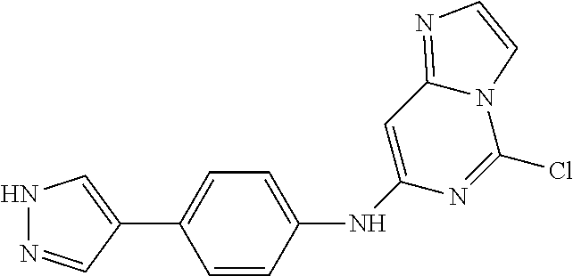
N1=CC(C2=CC=C(NC3=CC4=NC=CN4C(Cl)=N3)C=C2)=CN1
